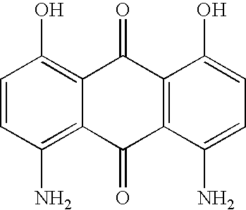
C12=C(O)C=CC(N)=C1C(=O)C1=C(C2=O)C(O)=CC=C1N
